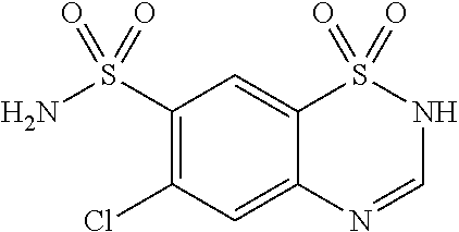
NS(C1=C(Cl)C=C2C(=C1)S(=O)(=O)NC=N2)(=O)=O
